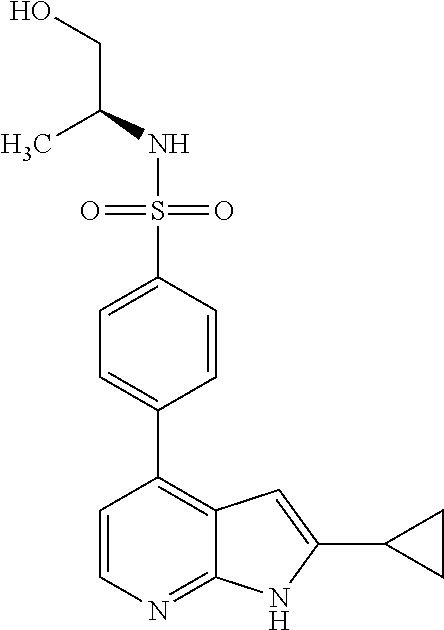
C(NS(=O)(=O)C1=CC=C(C2=C3C(=NC=C2)NC(C2CC2)=C3)C=C1)(CO)C
